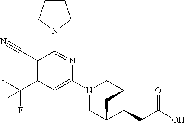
C1(C#N)=C(C(F)(F)F)C=C(N2CC3C(CC(O)=O)C(C2)C3)N=C1N1CCCC1
